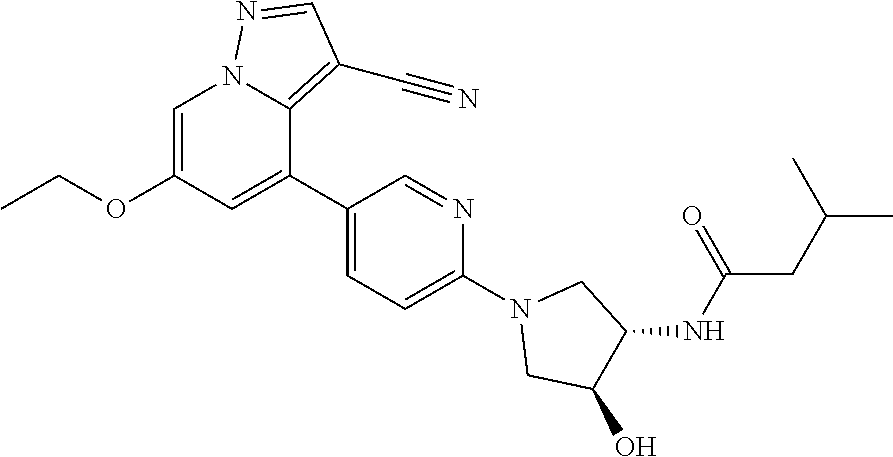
C1=C(OCC)C=C(C2=CC=C(N3CC(O)C(NC(CC(C)C)=O)C3)N=C2)C2=C(C#N)C=NN12
